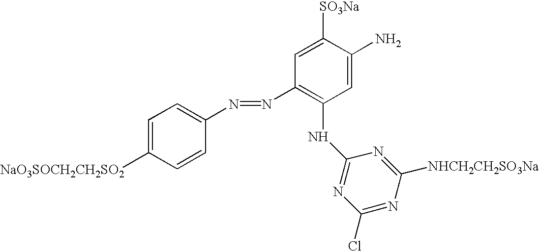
C1=C([NaO3SOCH2CH2SO2])C=CC(N=NC2=C(NC3=NC(Cl)=NC([NHCH2CH2SO3Na])=N3)C=C(N)C([SO3Na])=C2)=C1
